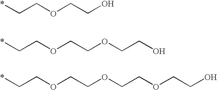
C(COCCO)*.C(COCCOCCO)*.C(COCCOCCOCCO)*
